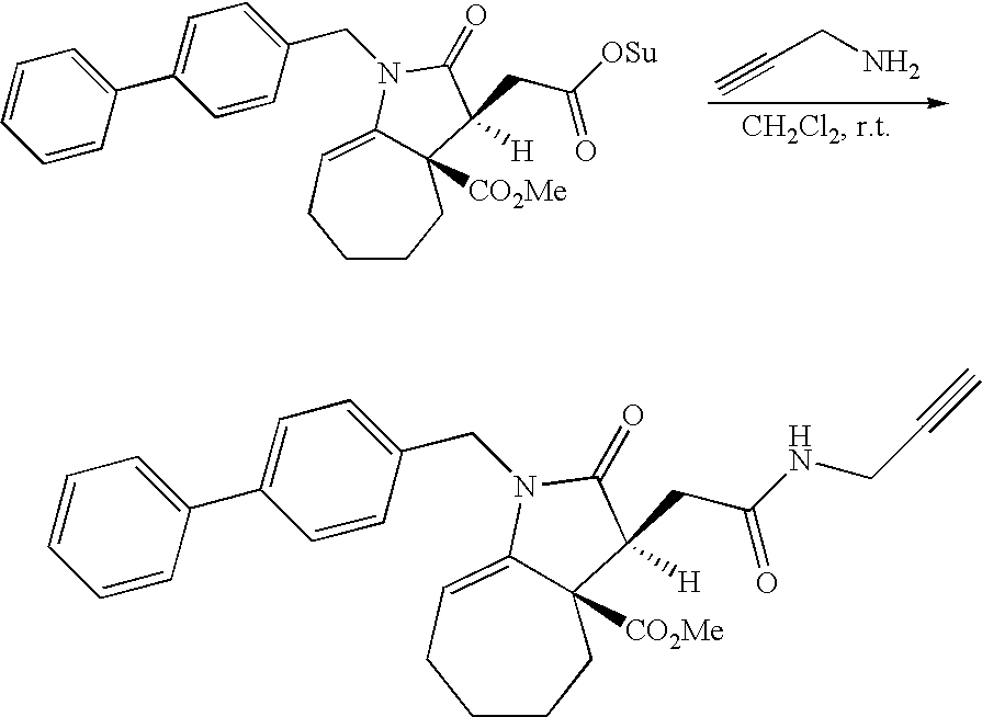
C(N)C#C.C1(CC([OSu])=O)([H])C(=O)N(CC2=CC=C(C3=CC=CC=C3)C=C2)C2=CCCCCC12[CO2Me].C1(CC(NCC#C)=O)([H])C(=O)N(CC2=CC=C(C3=CC=CC=C3)C=C2)C2=CCCCCC12[CO2Me]
